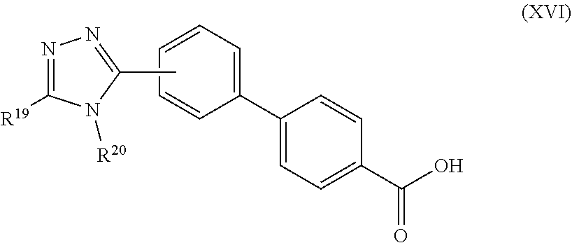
C1(C2=CC=C(C(O)=O)C=C2)=CC=CC=C1.CC1=NN=C([R19])N1[R20]
